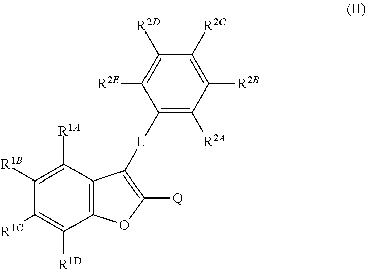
C1([R2A])=C([L]C2=C([Q])OC3=C2C([R1A])=C([R1B])C([R1C])=C3[R1D])C([R2E])=C([R2D])C([R2C])=C1[R2B]
